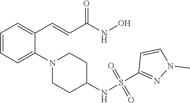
C1=CC=C(N2CCC(NS(=O)(=O)C3=NN(C)C=C3)CC2)C(C=CC(NO)=O)=C1
